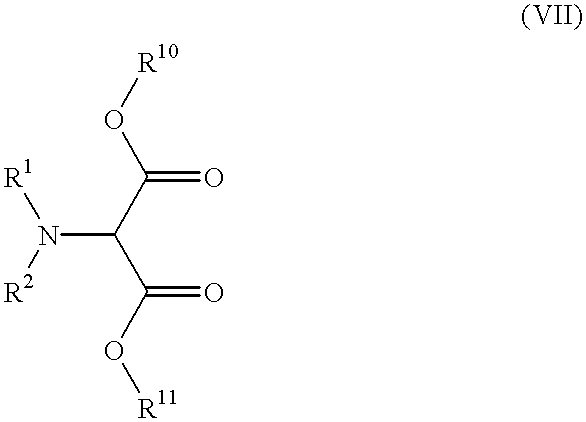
[R10]OC(C(N([R2])[R1])C(O[R11])=O)=O
